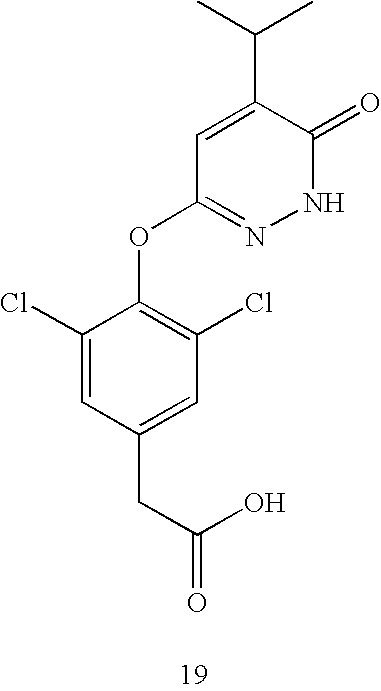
C1(Cl)=CC(CC(=O)O)=CC(Cl)=C1OC1=NNC(=O)C(C(C)C)=C1
